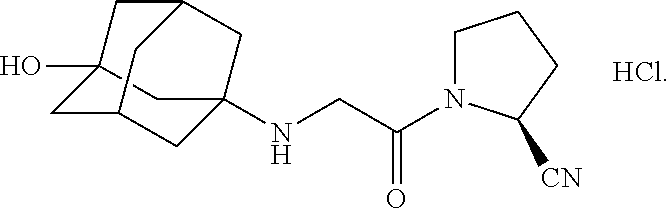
C12(O)CC3CC(NCC(=O)N4CCCC4[CN])(C1)CC(C2)C3
